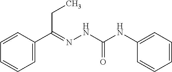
C1=CC(C(=NNC(NC2=CC=CC=C2)=O)CC)=CC=C1
